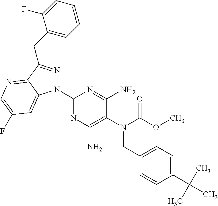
C1(N2N=C(CC3=CC=CC=C3F)C3=NC=C(F)C=C23)=NC(N)=C(N(C(OC)=O)CC2=CC=C(C(C)(C)C)C=C2)C(N)=N1
